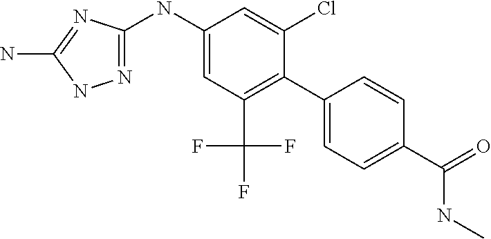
C1(NC2=NNC(N)=N2)=CC(C(F)(F)F)=C(C2=CC=C(C(=O)NC)C=C2)C(Cl)=C1
